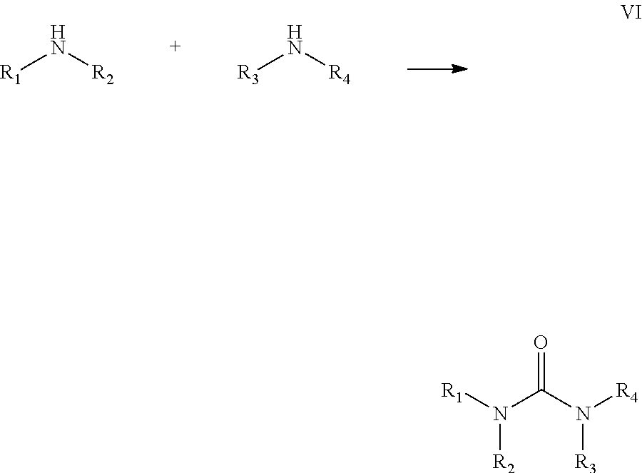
N([R3])[R4].N([R1])[R2].[R1]N(C(N([R4])[R3])=O)[R2]
